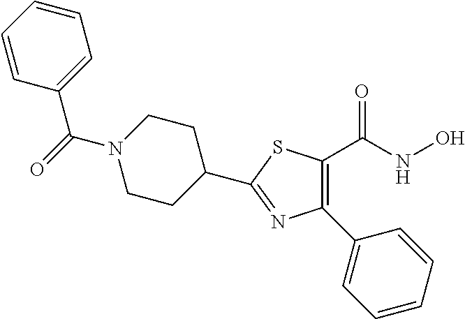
C1(C2=NC(C3=CC=CC=C3)=C(C(NO)=O)S2)CCN(C(C2=CC=CC=C2)=O)CC1
